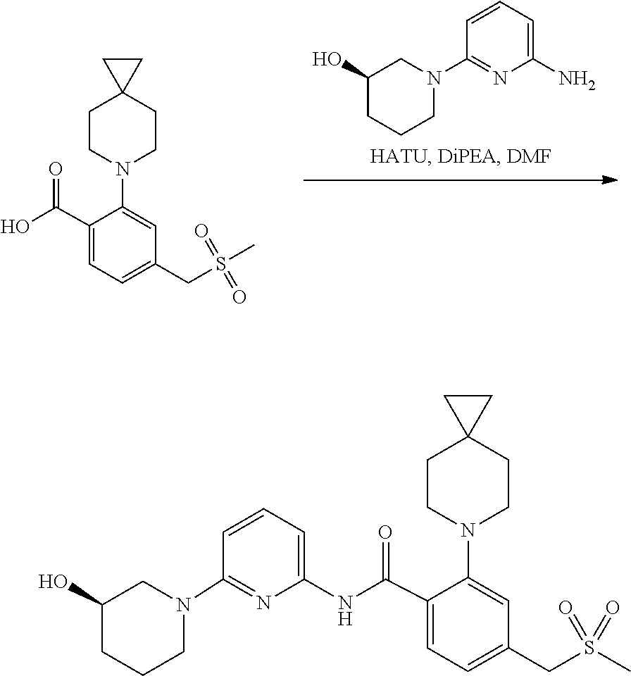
C1=C(C(O)=O)C(N2CCC3(CC2)CC3)=CC(CS(C)(=O)=O)=C1.C1(O)CCCN(C2=NC(N)=CC=C2)C1.C1=CC=C(NC(C2=CC=C(CS(C)(=O)=O)C=C2N2CCC3(CC2)CC3)=O)N=C1N1CCCC(O)C1
